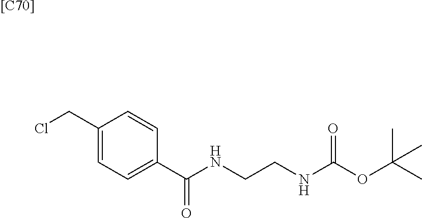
[[C70]].ClCC1=CC=C(C(NCCNC(OC(C)(C)C)=O)=O)C=C1
